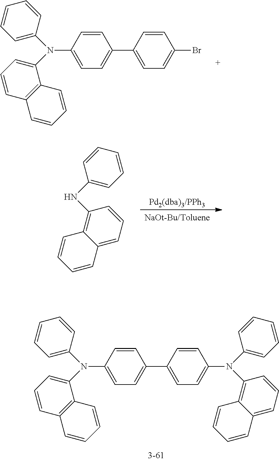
C1=CC=C2C(=C1N(C1=CC=CC=C1)C1=CC=C(C3=CC=C(N(C4=CC=CC=C4)C4=CC=CC5=C4C=CC=C5)C=C3)C=C1)C=CC=C2.C1(N(C2=CC=CC=C2)C2=CC=CC3=C2C=CC=C3)=CC=C(C2=CC=C(Br)C=C2)C=C1.[NaOt-Bu/Toluene].C1=CC=C2C(=C1NC1=CC=CC=C1)C=CC=C2
